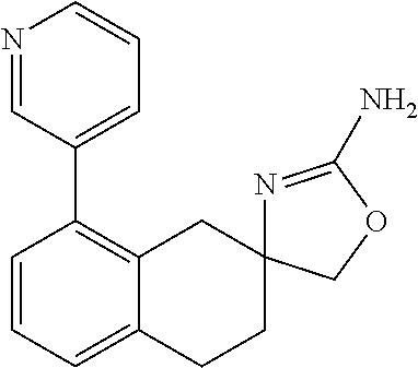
N1=CC(C2=C3C(=CC=C2)CCC2(C3)N=C(N)OC2)=CC=C1
